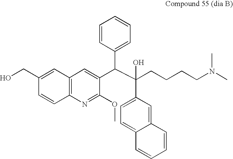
C(C1=CC2=C(C=C1)N=C(OC)C(C(C(CCCCN(C)C)(C1=CC=C3C(=C1)C=CC=C3)O)C1=CC=CC=C1)=C2)O
